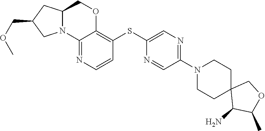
NC1C(C)OCC12CCN(C1=NC=C(SC3=C4OCC5CC(COC)CN5C4=NC=C3)N=C1)CC2
